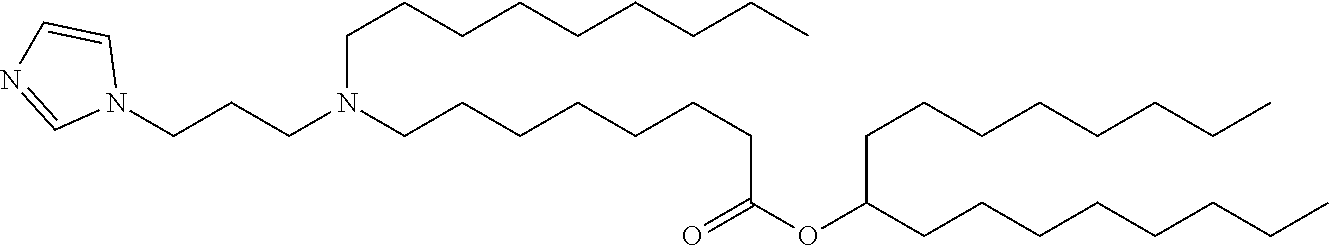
C(CN(CCCN1C=NC=C1)CCCCCCCC(=O)OC(CCCCCCCC)CCCCCCCC)CCCCCCC
